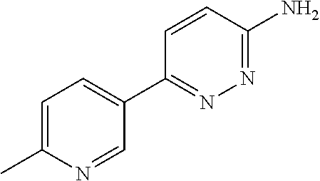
C1=C(C)N=CC(C2=NN=C(N)C=C2)=C1
